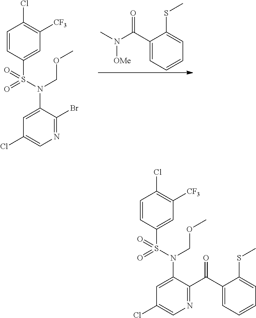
C1(N(S(C2=CC([CF3])=C(Cl)C=C2)(=O)=O)COC)=CC(Cl)=CN=C1C(C1=CC=CC=C1SC)=O.C1(N(S(C2=CC([CF3])=C(Cl)C=C2)(=O)=O)COC)=CC(Cl)=CN=C1Br.C1(C(N(C)[OMe])=O)=CC=CC=C1SC
